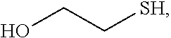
OCC[SH]
